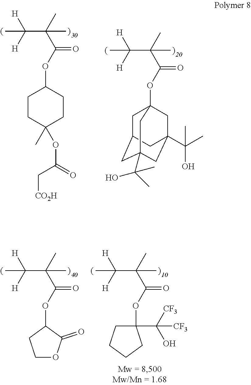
CC([H])([H])C(C)(C(OC1CCOC1=O)=O)C.CC([H])([H])C(C)(C(OC1(C([CF3])(O)[CF3])CCCC1)=O)C.CC([H])([H])C(C)(C(OC12CC3CC(C(C)(O)C)(CC(C(C)(C)O)(C1)C3)C2)=O)C.CC([H])([H])C(C)(C(OC1CCC(C)(OC(C[CO2H])=O)CC1)=O)C
